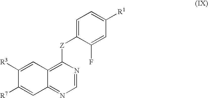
C1([R3])=CC2=C([Z]C3=CC=C([R1])C=C3F)N=CN=C2C=C1[R7]
